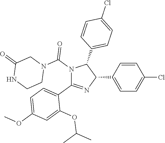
N1(C(N2CC(=O)NCC2)=O)C(C2=CC=C(OC)C=C2OC(C)C)=NC(C2=CC=C(Cl)C=C2)C1C1=CC=C(Cl)C=C1
